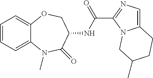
C1=CC=C2C(=C1)OCC(NC(C1=NC=C3N1CC(C)CC3)=O)C(=O)N2C
